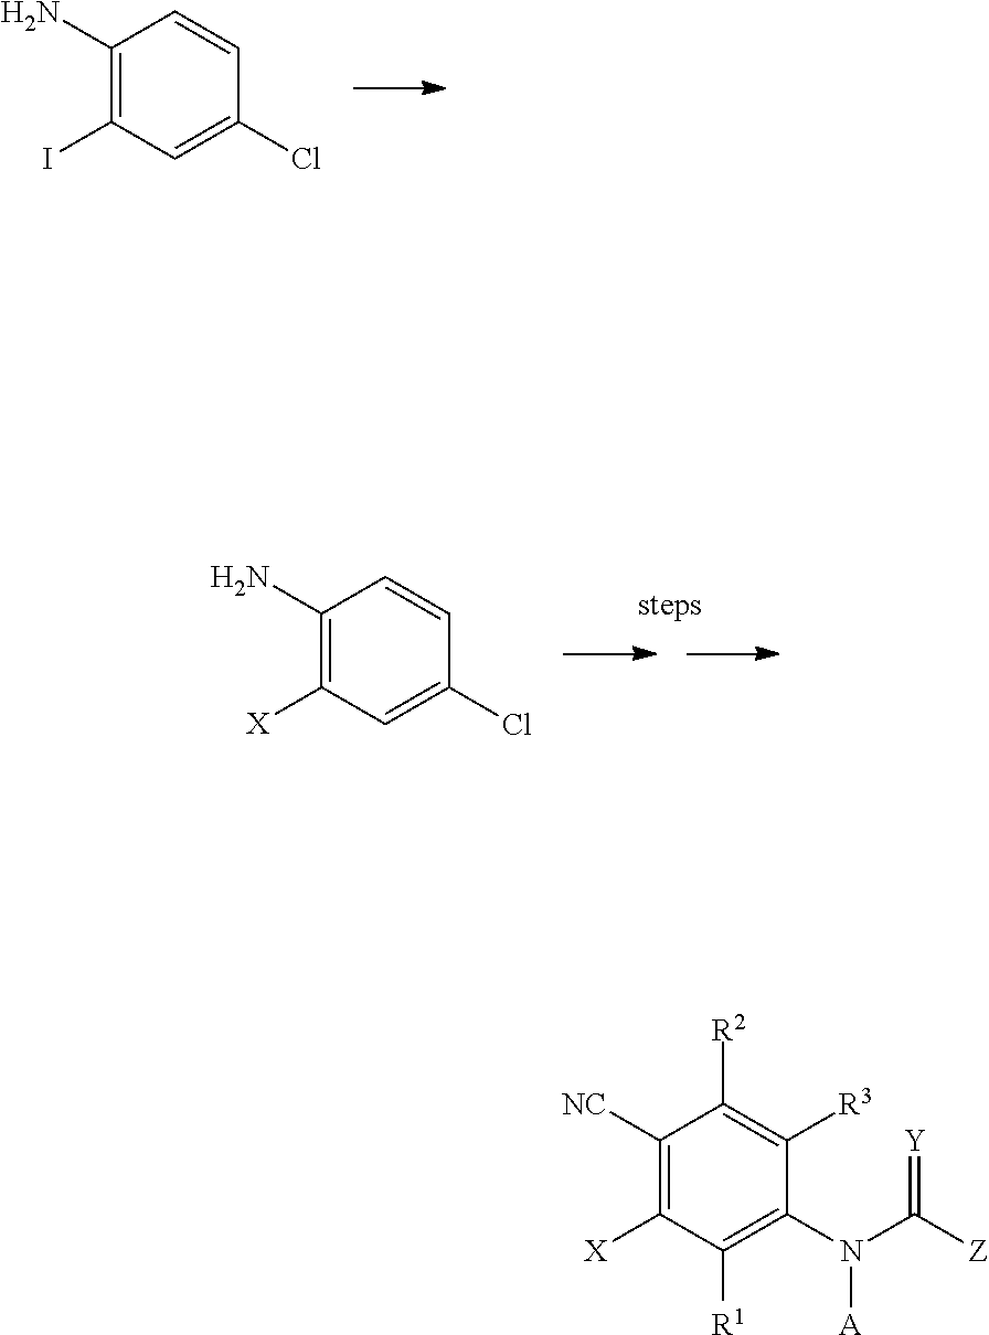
C1(N)=C(I)C=C(Cl)C=C1.C1(N)=C([X])C=C(Cl)C=C1.C1([NC])=C([X])C([R1])=C(N(C([Z])=[Y])[A])C([R3])=C1[R2]
